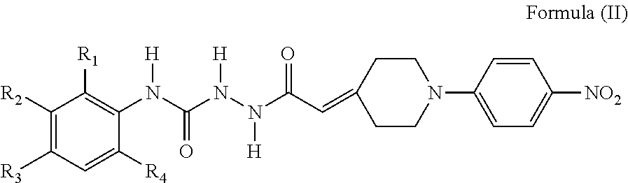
C1([R2])=C([R3])C=C([R4])C(N(C(N(N(C(C=C2CCN(C3=CC=C([NO2])C=C3)CC2)=O)[H])[H])=O)[H])=C1[R1]
